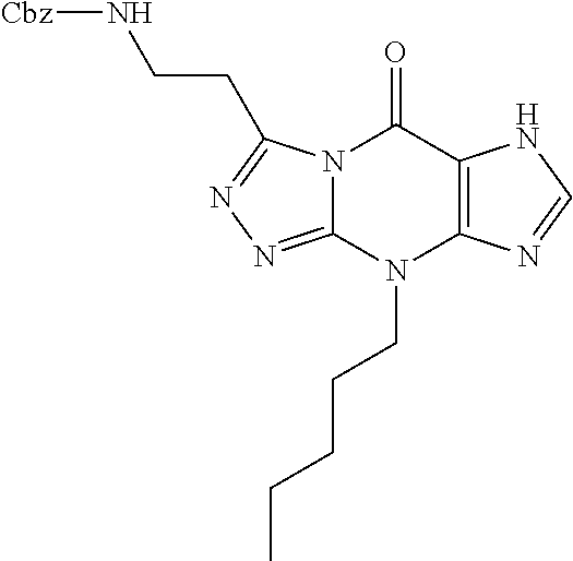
C12=C(N=CN1)N(CCCCC)C1=NN=C(CCN[Cbz])N1C2=O
